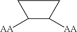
C1C([AA])C([AA])C1
